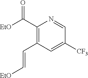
C1(C(=O)[EtO])=C(C=C[EtO])C=C([CF3])C=N1
